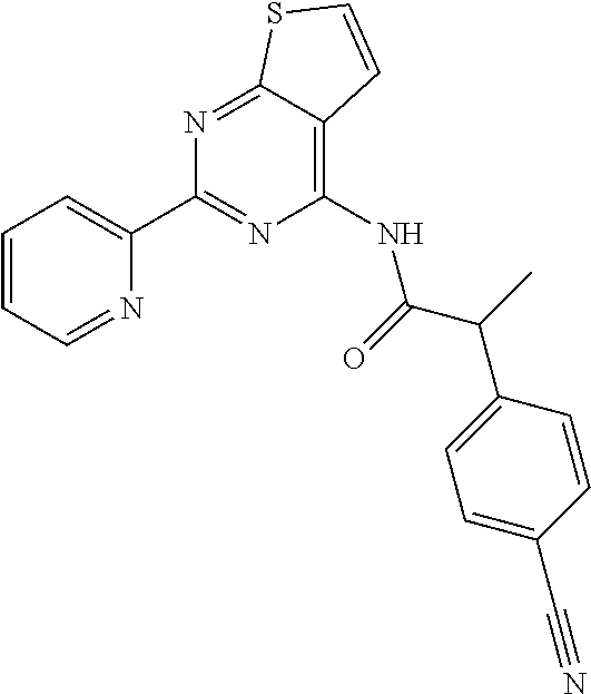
C1=CC=NC(C2=NC(NC(=O)C(C3=CC=C(C#N)C=C3)C)=C3C(=N2)SC=C3)=C1
